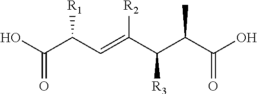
OC(C(C=C(C(C(C(O)=O)C)[R3])[R2])[R1])=O
